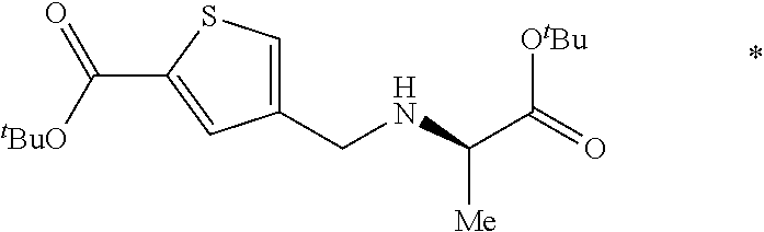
C1(CNC([Me])C([OtBu])=O)=CSC(C(=O)[tBuO])=C1
